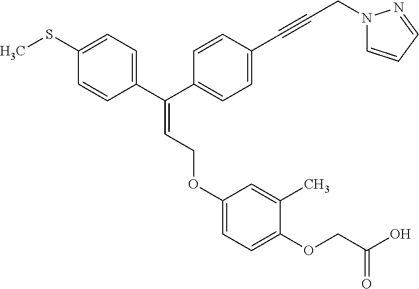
C1=C(OCC=C(C2=CC=C(SC)C=C2)C2=CC=C(C#CCN3C=CC=N3)C=C2)C=C(C)C(OCC(O)=O)=C1
